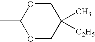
C1(C)OCC(C)([C2H5])CO1
